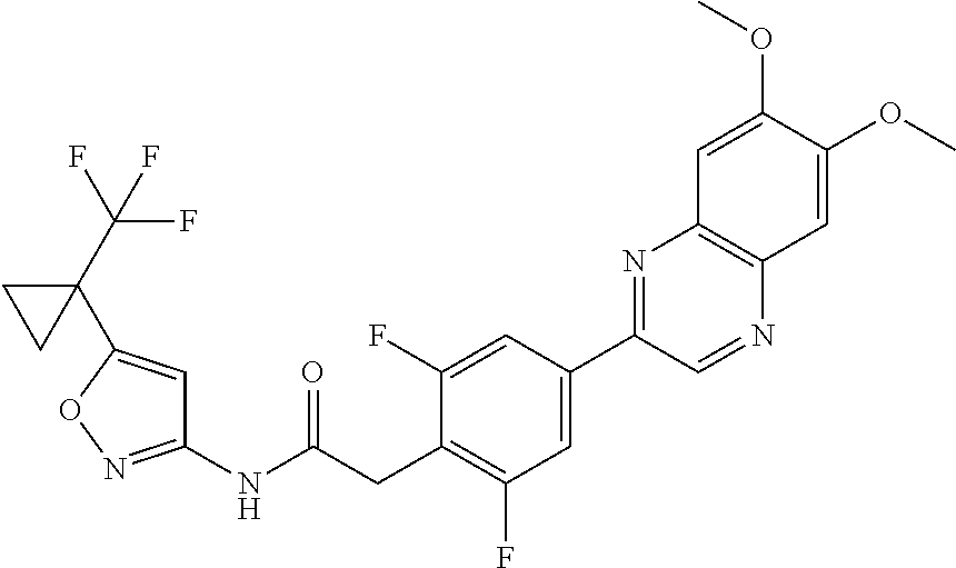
C1(NC(CC2=C(F)C=C(C3=NC4=C(N=C3)C=C(OC)C(OC)=C4)C=C2F)=O)=NOC(C2(C(F)(F)F)CC2)=C1
